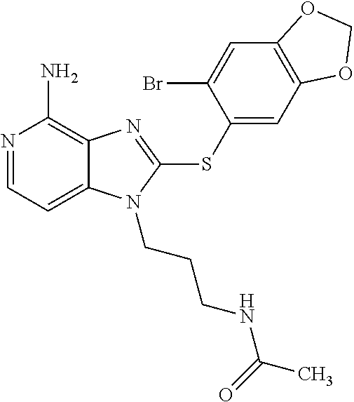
N1=CC=C2C(=C1N)N=C(SC1=CC3=C(C=C1Br)OCO3)N2CCCNC(C)=O
